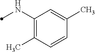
C1(NC)=C(C)C=CC(C)=C1
